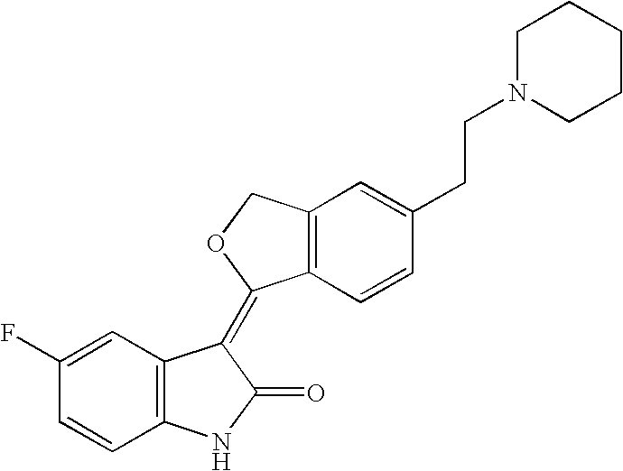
C1=C(F)C=CC2=C1C(=C1C3=C(CO1)C=C(CCN1CCCCC1)C=C3)C(=O)N2
